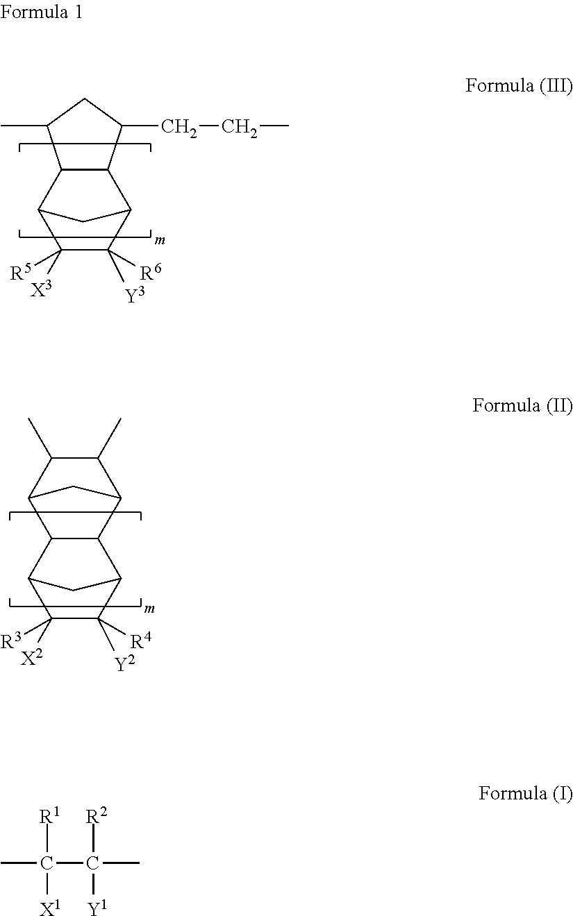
C12C(C(CCC)CC1C)C1C([Y3])([R6])C([X3])([R5])C2C1.C12C(C3C([Y2])([R4])C([X2])([R3])C1C3)C1C(C)C(C)C2C1.CC(C(C)([R2])[Y1])([R1])[X1]
